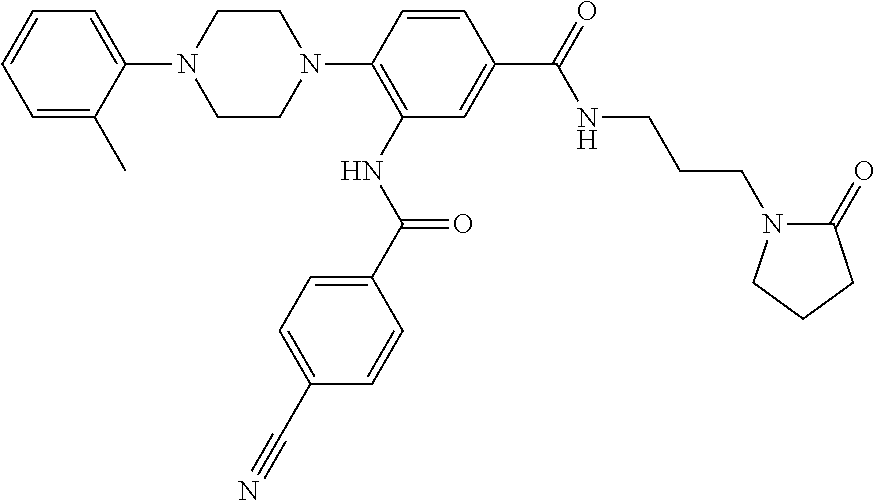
C1=CC=C(C)C(N2CCN(C3=C(NC(=O)C4=CC=C(C#N)C=C4)C=C(C(NCCCN4C(=O)CCC4)=O)C=C3)CC2)=C1
